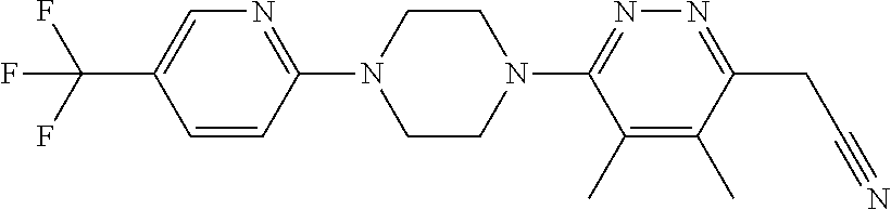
C(C1=CN=C(N2CCN(C3=NN=C(CC#N)C(C)=C3C)CC2)C=C1)(F)(F)F
